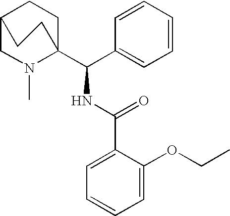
C1=CC(C(C23CCC(CN2C)CC3)NC(C2=CC=CC=C2OCC)=O)=CC=C1
